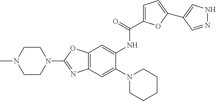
C1N(C)CCN(C2=NC3=C(O2)C=C(NC(=O)C2=CC=C(C4=CNN=C4)O2)C(N2CCCCC2)=C3)C1
